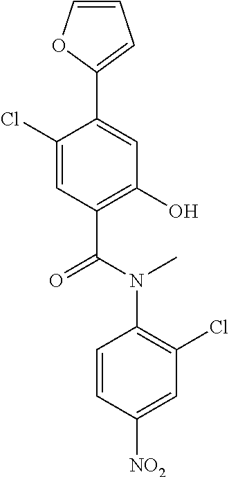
C1(Cl)=CC(C(N(C2=C(Cl)C=C([NO2])C=C2)C)=O)=C(O)C=C1C1=CC=CO1
